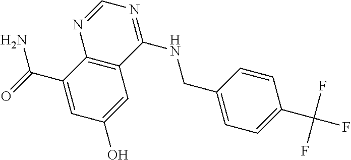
C1(C(=O)N)=CC(O)=CC2=C1N=CN=C2NCC1=CC=C(C(F)(F)F)C=C1
